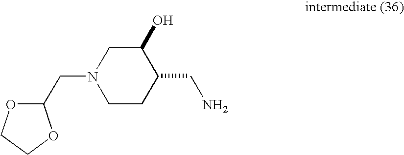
C1(CN2CCC(CN)C(O)C2)OCCO1
